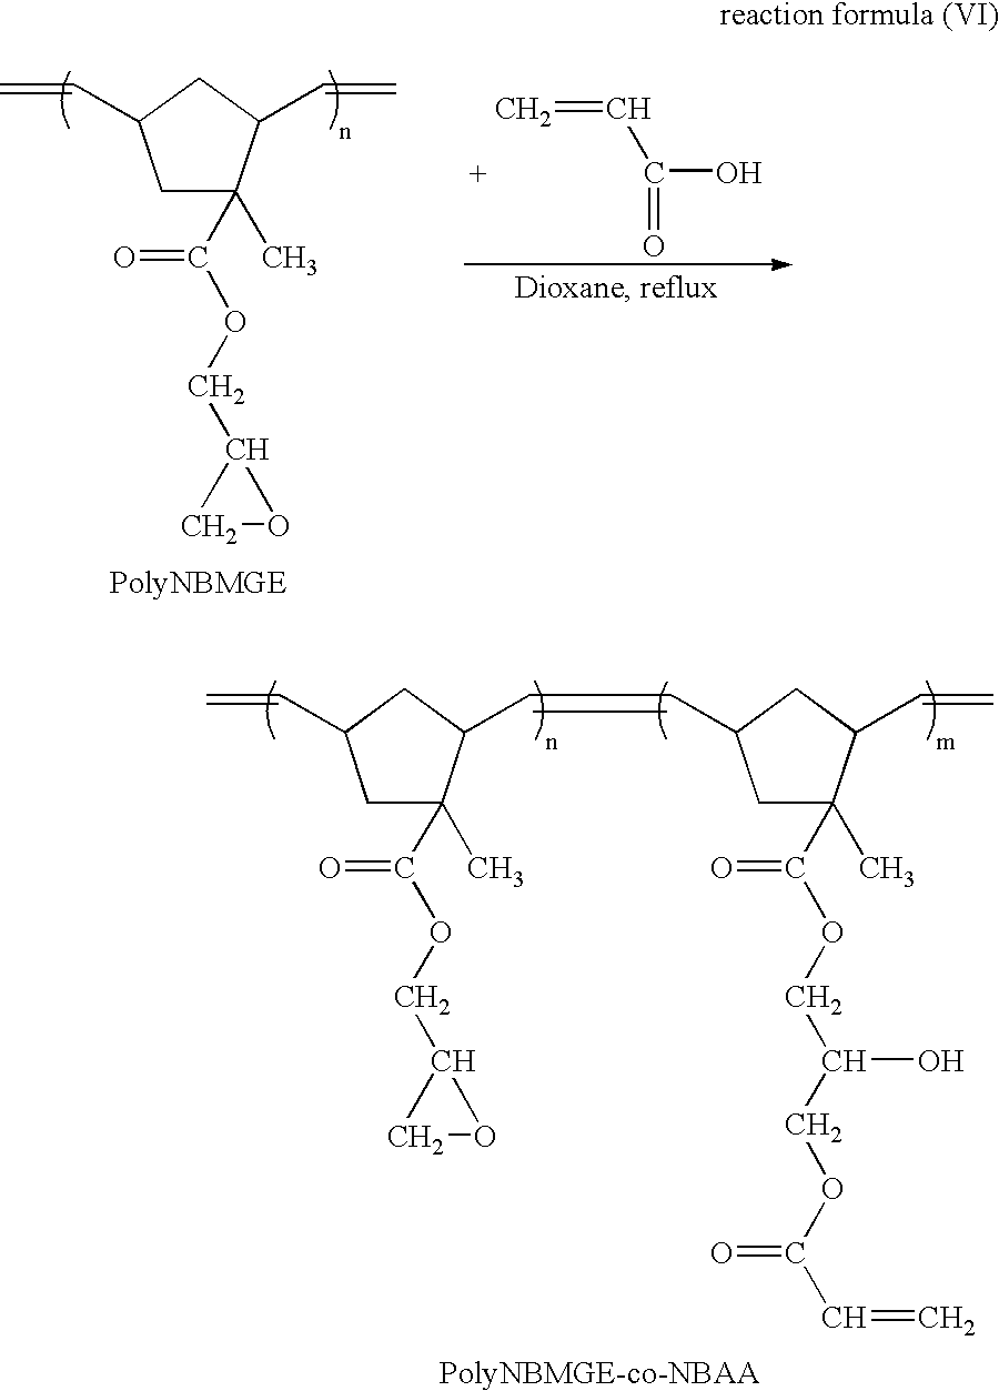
C1(C)(C(OCC2CO2)=O)CC(C=C)CC1C=CC1CC(C)(C(OCC(O)COC(C=C)=O)=O)C(C=C)C1.C1(C)(C(OCC2CO2)=O)CC(C=C)CC1C=C.C=CC(O)=O
